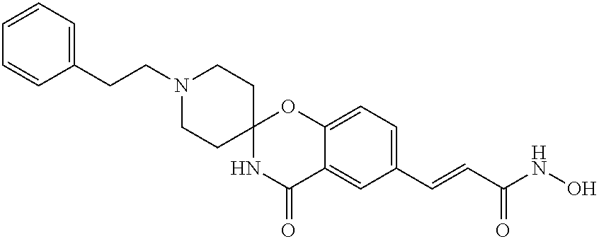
C1=CC(CCN2CCC3(CC2)NC(=O)C2=CC(C=CC(NO)=O)=CC=C2O3)=CC=C1
